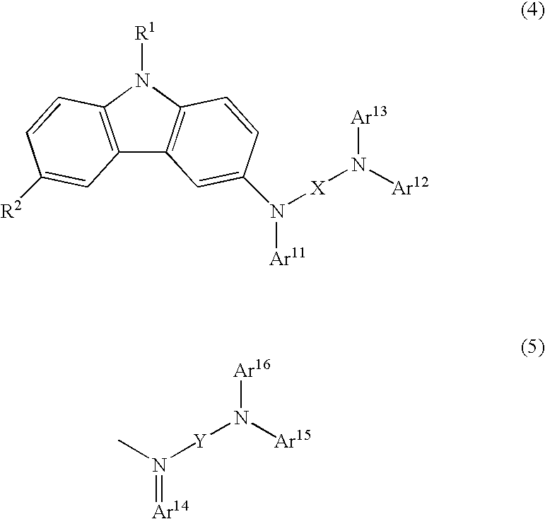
C12=C(N([R1])C3=C1C=C(N([Ar11])[X]N([Ar12])[Ar13])C=C3)C=CC([R2])=C2.N(=[Ar14])([Y]N([Ar15])[Ar16])C
